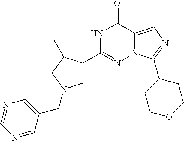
N1C(C2CN(CC3=CN=CN=C3)CC2C)=NN2C(=CN=C2C2CCOCC2)C1=O
